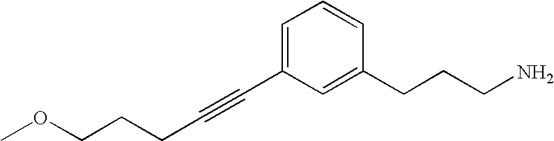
COCCCC#CC1=CC=CC(CCCN)=C1
